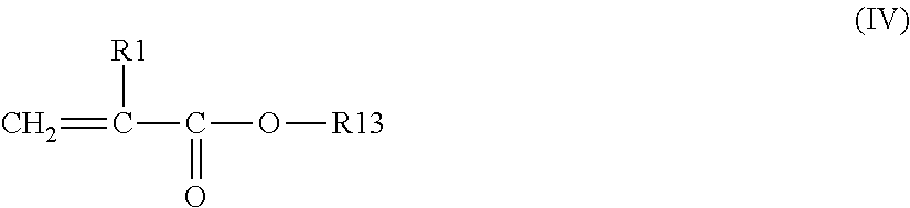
C=C([R1])C(=O)O[R13]
